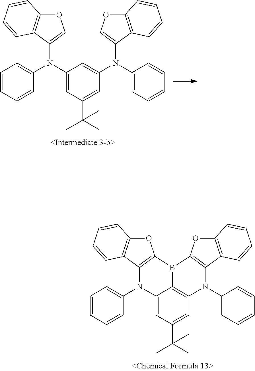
C1=CC=CC(N2C3=CC(C(C)(C)C)=CC4=C3B(C3=C2C2=C(O3)C=CC=C2)C2=C(C3=C(O2)C=CC=C3)N4C2=CC=CC=C2)=C1.C1=CC=CC(N(C2=CC(C(C)(C)C)=CC(N(C3=CC=CC=C3)C3=COC4=C3C=CC=C4)=C2)C2=COC3=C2C=CC=C3)=C1
